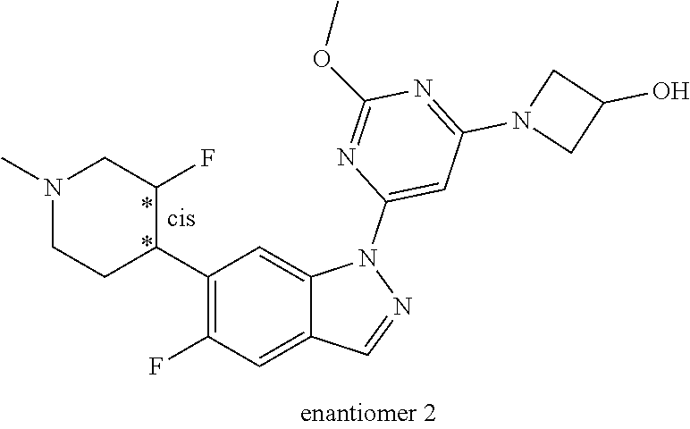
C1(C2C(F)CN(C)CC2)=C(F)C=C2C(=C1)N(C1=CC(N3CC(O)C3)=NC(OC)=N1)N=C2
